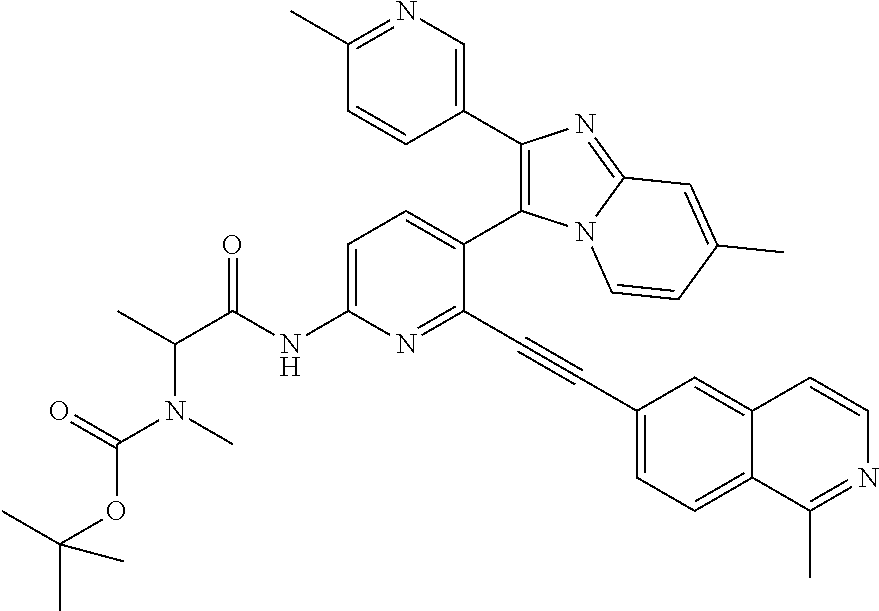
C1=C(NC(C(C)N(C(OC(C)(C)C)=O)C)=O)N=C(C#CC2=CC=C3C(=C2)C=CN=C3C)C(C2=C(C3=CN=C(C)C=C3)N=C3N2C=CC(C)=C3)=C1
